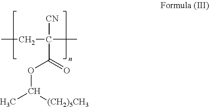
CCC([CN])(C)C(=O)OC([(CH2)5CH3])C
